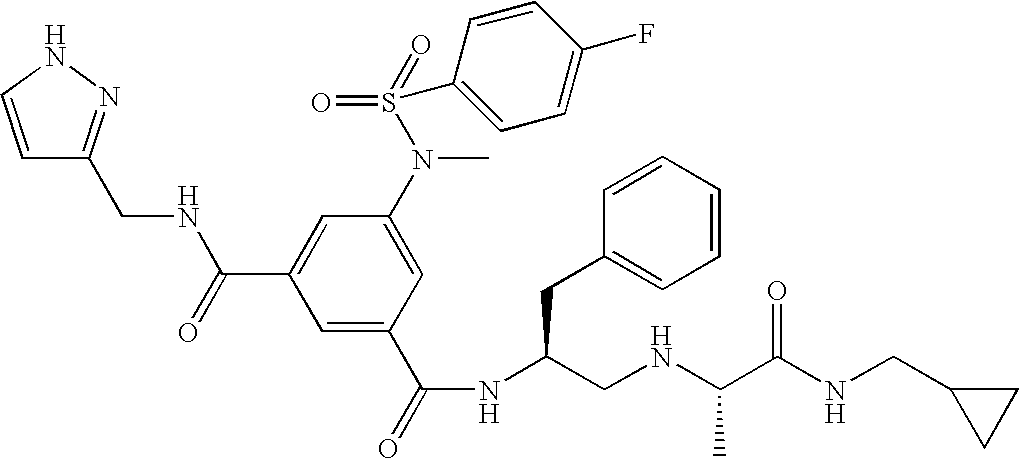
C1=CNN=C1CNC(C1=CC(N(S(=O)(=O)C2=CC=C(F)C=C2)C)=CC(C(=O)NC(CNC(C(NCC2CC2)=O)C)CC2=CC=CC=C2)=C1)=O
